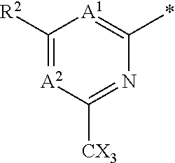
C1([CX3])=NC(*)=[A1]C([R2])=[A2]1
